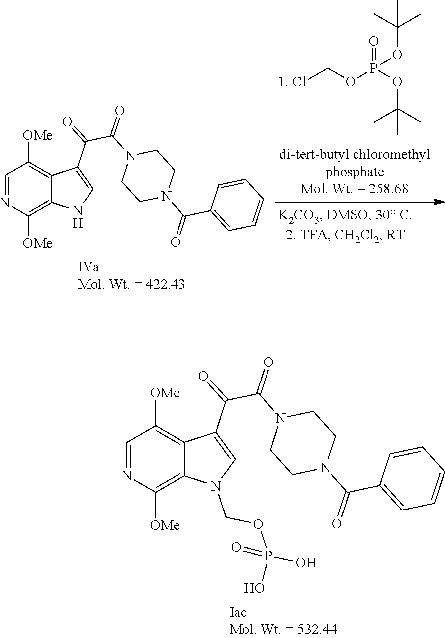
[1. Cl]COP(OC(C)(C)C)(=O)OC(C)(C)C.C1=NC([OMe])=C2C(=C1[OMe])C(C(=O)C(N1CCN(C(=O)C3=CC=CC=C3)CC1)=O)=CN2.C1=NC([OMe])=C2C(=C1[OMe])C(C(=O)C(N1CCN(C(=O)C3=CC=CC=C3)CC1)=O)=CN2COP(O)(O)=O
